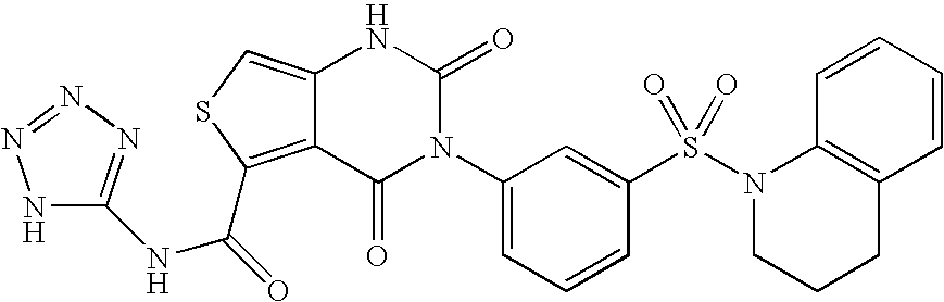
C12=CSC(C(=O)NC3=NN=NN3)=C1C(=O)N(C1=CC=CC(S(N3CCCC4=C3C=CC=C4)(=O)=O)=C1)C(=O)N2
